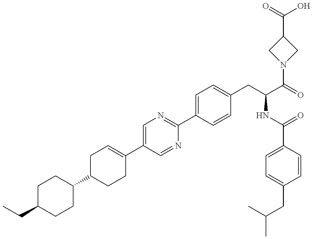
C(C1CCC(C2CCC(C3=CN=C(C4=CC=C(CC(NC(=O)C5=CC=C(CC(C)C)C=C5)C(N5CC(C(O)=O)C5)=O)C=C4)N=C3)=CC2)CC1)C
